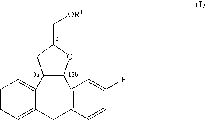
C1=CC=C2C(=C1)C1C(C3=C(C2)C=CC(F)=C3)OC(C[OR1])C1
